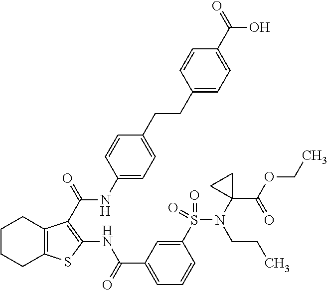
C1(CCC2=CC=C(NC(=O)C3=C(NC(C4=CC=CC(S(N(C5(C(OCC)=O)CC5)CCC)(=O)=O)=C4)=O)SC4=C3CCCC4)C=C2)=CC=C(C(=O)O)C=C1
